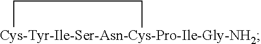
[Cys-Tyr-Ile-Ser-Asn-Cys-Pro-Ile-Gly-NH2]1CC1
